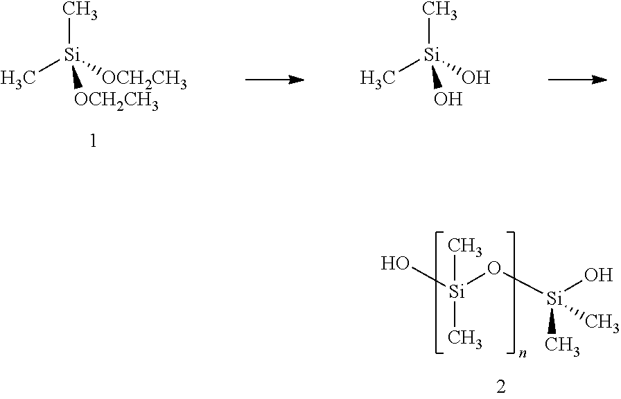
C[Si](C)([OCH2CH3])[OCH2CH3].C[Si](C)(O)O.O[Si](O[Si](O)(C)C)(C)C
